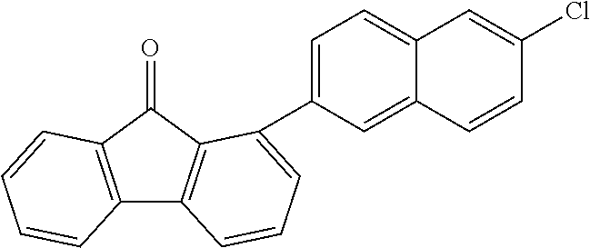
C12=C(C(=O)C3=C1C=CC=C3C1=CC=C3C(=C1)C=CC(Cl)=C3)C=CC=C2
